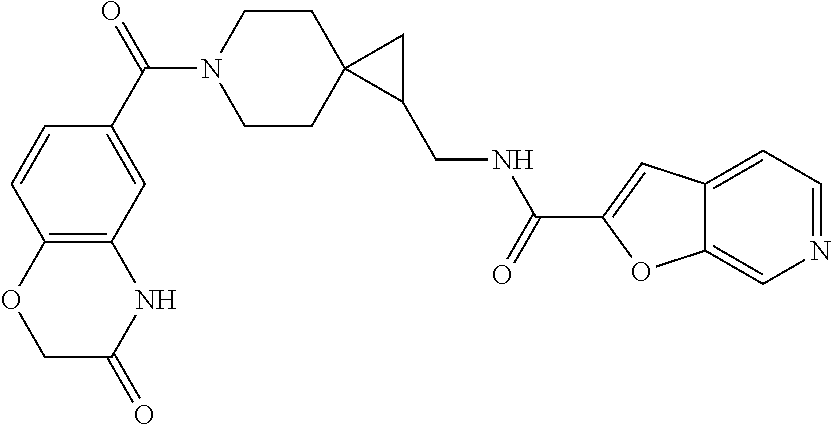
C1N(C(C2=CC3=C(C=C2)OCC(=O)N3)=O)CCC2(C1)C(CNC(C1=CC3=CC=NC=C3O1)=O)C2
